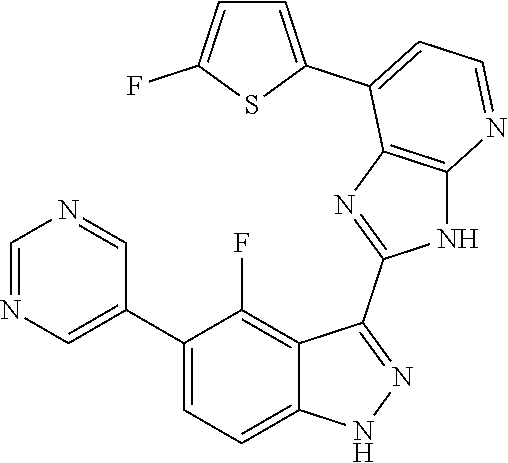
C1=NC=C(C2=CC=C3C(=C2F)C(C2=NC4=C(N2)N=CC=C4C2=CC=C(F)S2)=NN3)C=N1
